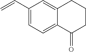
C1(C=C)=CC=C2C(=C1)CCCC2=O
